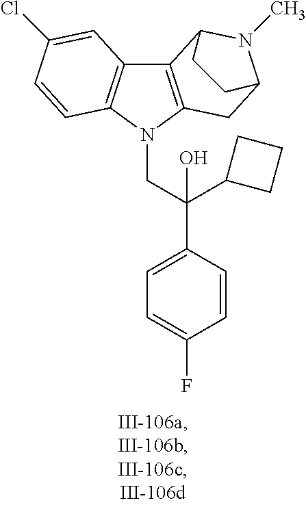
C12=C(N(CC(C3=CC=C(F)C=C3)(O)C3CCC3)C3=C1C=C(Cl)C=C3)CC1N(C)C2CC1
